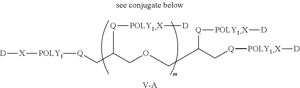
[V-A].[Q](CC(COCC(C[Q][POLY1-X][D])[Q][POLY1-X][D])[Q][POLY1-X][D])[POLY1][X][D]
